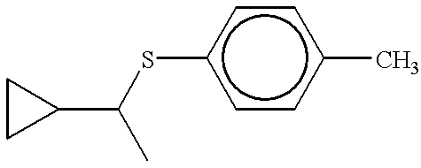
C1CC1C(C)Sc1ccc(C)cc1
